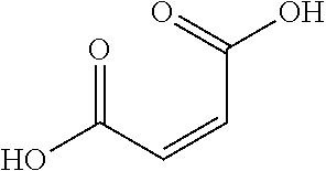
O=C(C=CC(=O)O)O
